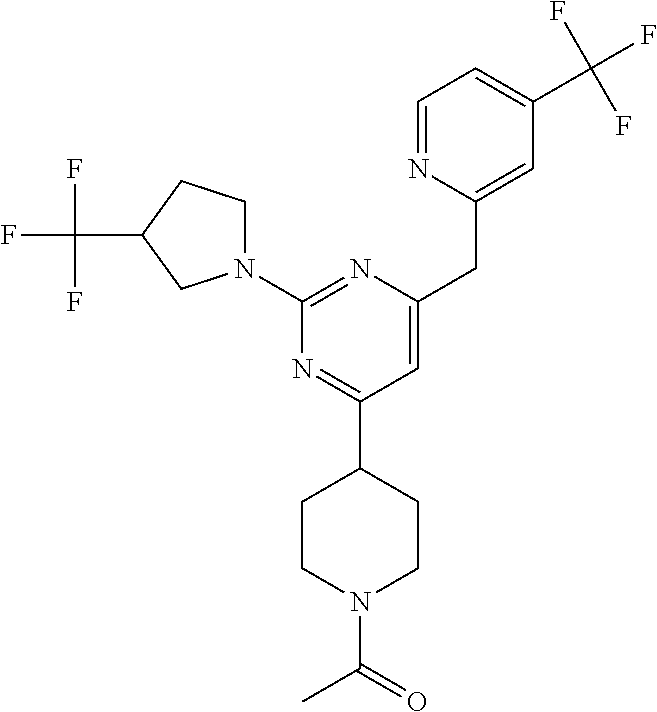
N1=C(C2CCN(C(C)=O)CC2)C=C(CC2=CC(C(F)(F)F)=CC=N2)N=C1N1CCC(C(F)(F)F)C1
